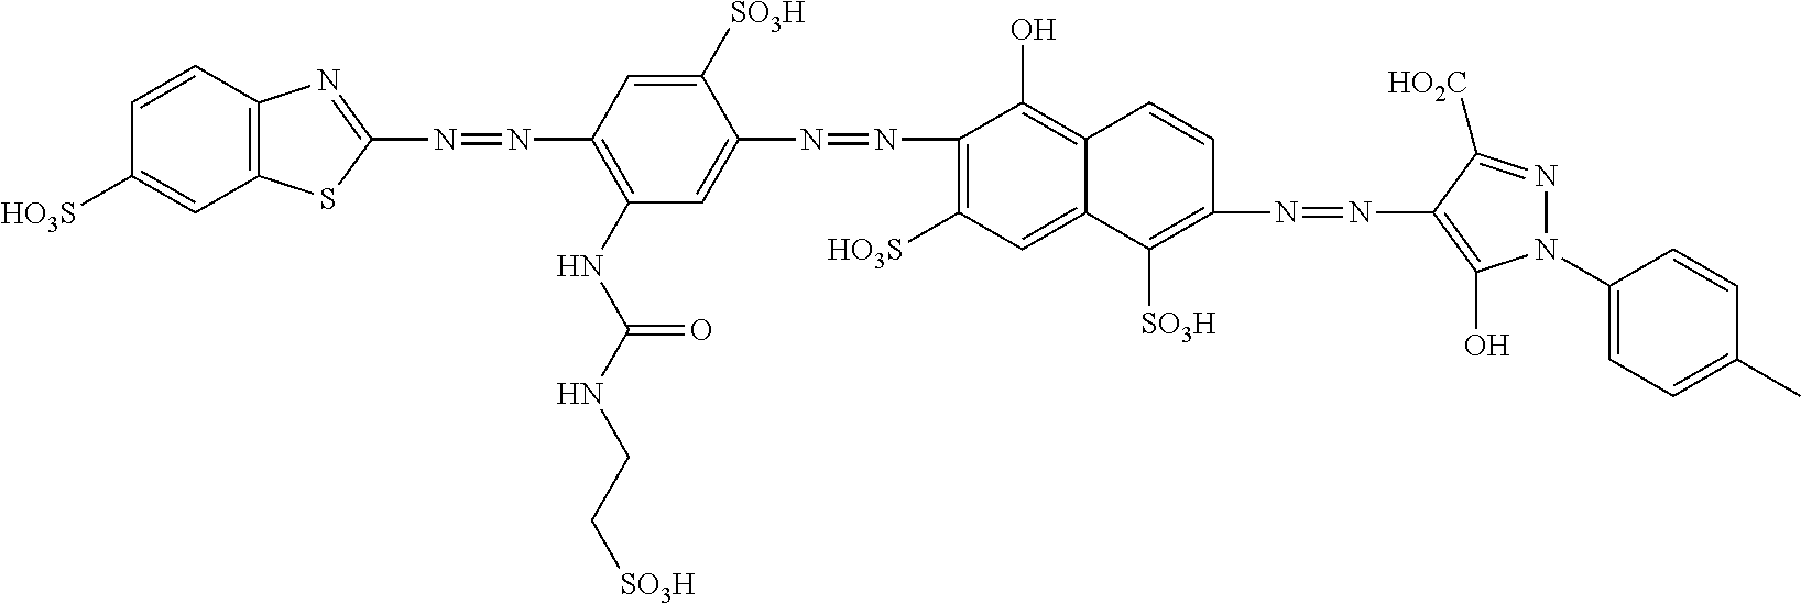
C1(N=NC2=CC(NC(NCC[SO3H])=O)=C(N=NC3=NC4=C(S3)C=C([HO3S])C=C4)C=C2[SO3H])=C([HO3S])C=C2C(=C1O)C=CC(N=NC1=C(O)N(C3=CC=C(C)C=C3)N=C1[HO2C])=C2[SO3H]
